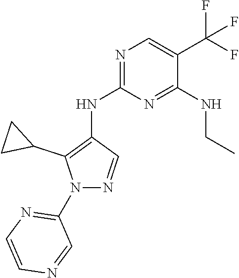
N1=C(NC2=C(C3CC3)N(C3=NC=CN=C3)N=C2)N=C(NCC)C(C(F)(F)F)=C1
